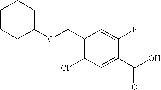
C1CCC(OCC2=C(Cl)C=C(C(=O)O)C(F)=C2)CC1
